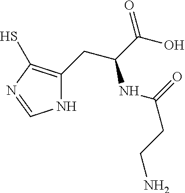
N1C(CC(C(O)=O)NC(CCN)=O)=C(S)N=C1
